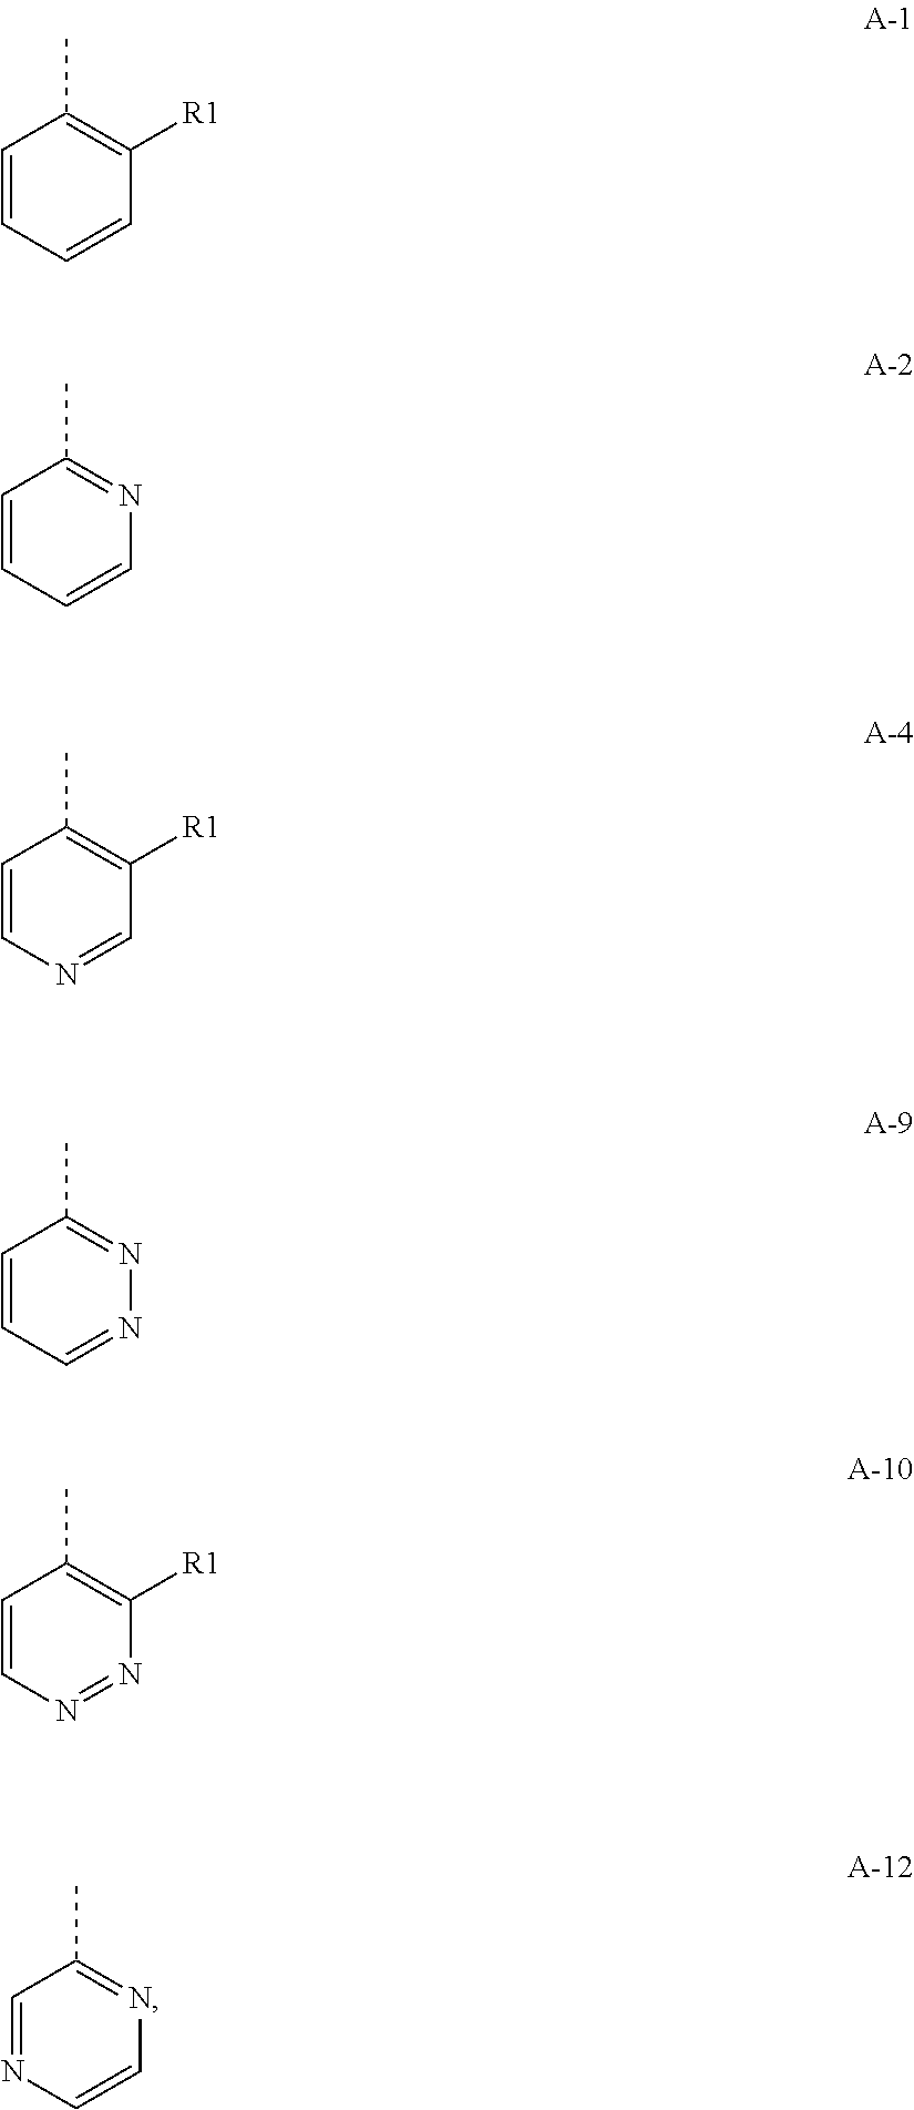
C1=CC=CC([R1])=C1C.C1=CC=CN=C1C.C1=CN=CC([R1])=C1C.C1=CC=NN=C1C.C1=CN=NC([R1])=C1C.C1=NC=CN=C1C
